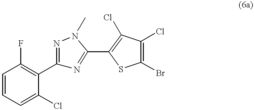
C1=CC=C(Cl)C(C2=NN(C)C(C3=C(Cl)C(Cl)=C(Br)S3)=N2)=C1F
